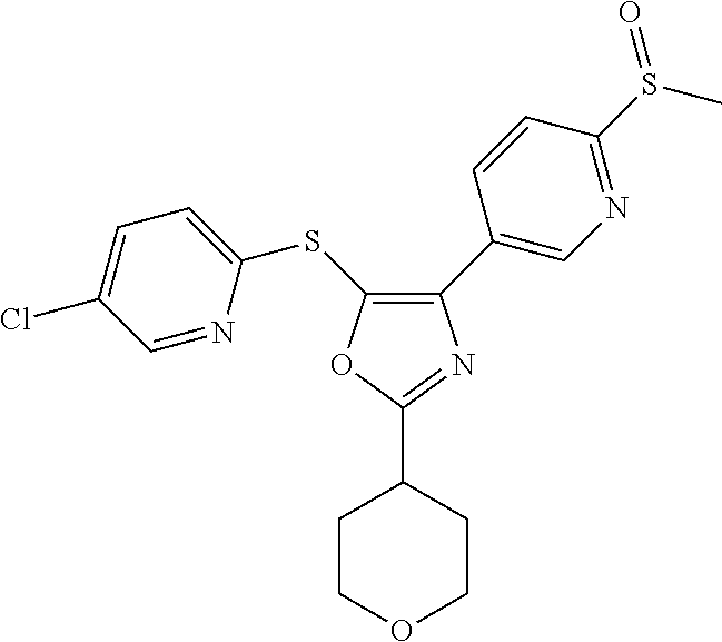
C1(C2=CN=C(S(=O)C)C=C2)=C(SC2=CC=C(Cl)C=N2)OC(C2CCOCC2)=N1
